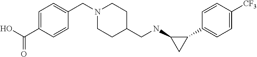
C1=C([CF3])C=CC(C2C(NCC3CCN(CC4=CC=C(C(O)=O)C=C4)CC3)C2)=C1
